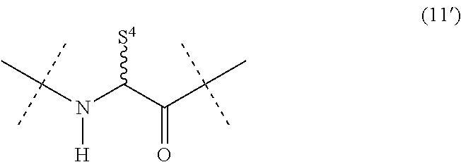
C(N(C(C(C(C)(C)C)=O)[S4])[H])(C)(C)C
